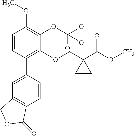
C1=CC(C2=CC3=C(C=C2)C(=O)OC3)=C(OCC2(C(OC)=O)CC2)C(OC(O)(O)O)=C1OC
